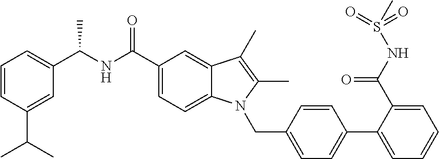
C1=CC(C(C)C)=CC(C(NC(C2=CC=C3C(=C2)C(C)=C(C)N3CC2=CC=C(C3=CC=CC=C3C(NS(=O)(=O)C)=O)C=C2)=O)C)=C1
